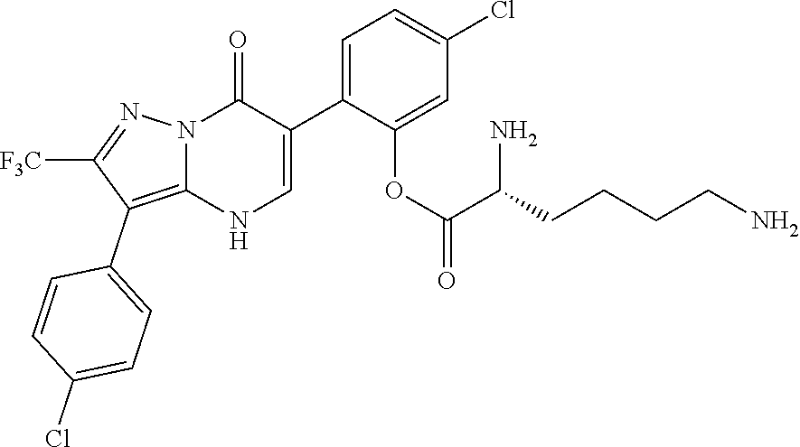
O=C1N2C(=C(C3=CC=C(Cl)C=C3)C([F3C])=N2)NC=C1C1=CC=C(Cl)C=C1OC(C(CCCCN)N)=O
